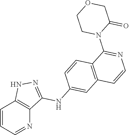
C1=CC=NC2=C1NN=C2NC1=CC2=C(C=C1)C(N1C(=O)COCC1)=NC=C2
